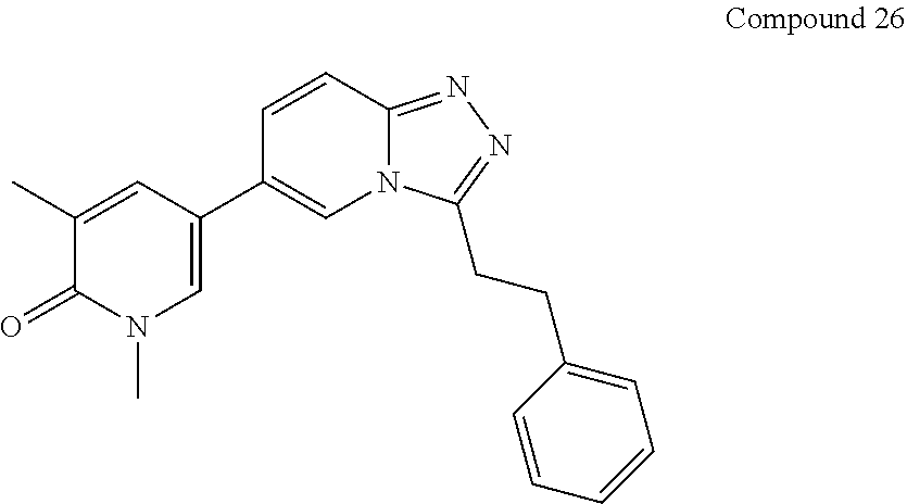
C1(C)=CC(C2=CN3C(=NN=C3CCC3=CC=CC=C3)C=C2)=CN(C)C1=O
